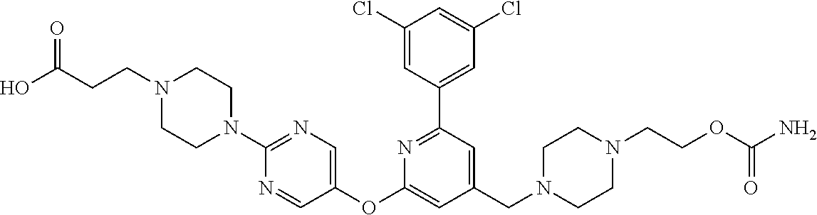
C1(Cl)=CC(C2=NC(OC3=CN=C(N4CCN(CCC(O)=O)CC4)N=C3)=CC(CN3CCN(CCOC(N)=O)CC3)=C2)=CC(Cl)=C1
